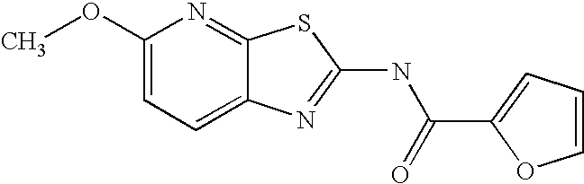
C1(OC)=CC=C2C(=N1)SC(NC(=O)C1=CC=CO1)=N2
